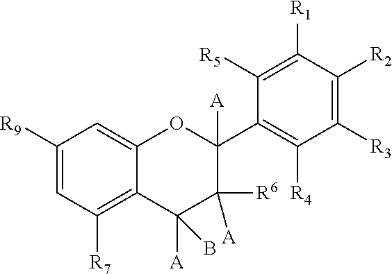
C1([R9])=CC([R7])=C2C(=C1)OC(C1=C([R4])C([R3])=C([R2])C([R1])=C1[R5])([A])C([A])([R6])C2([A])B
